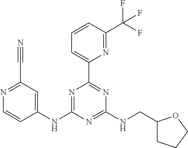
N1=C(NC2=CC(C#N)=NC=C2)N=C(NCC2CCCO2)N=C1C1=CC=CC(C(F)(F)F)=N1
